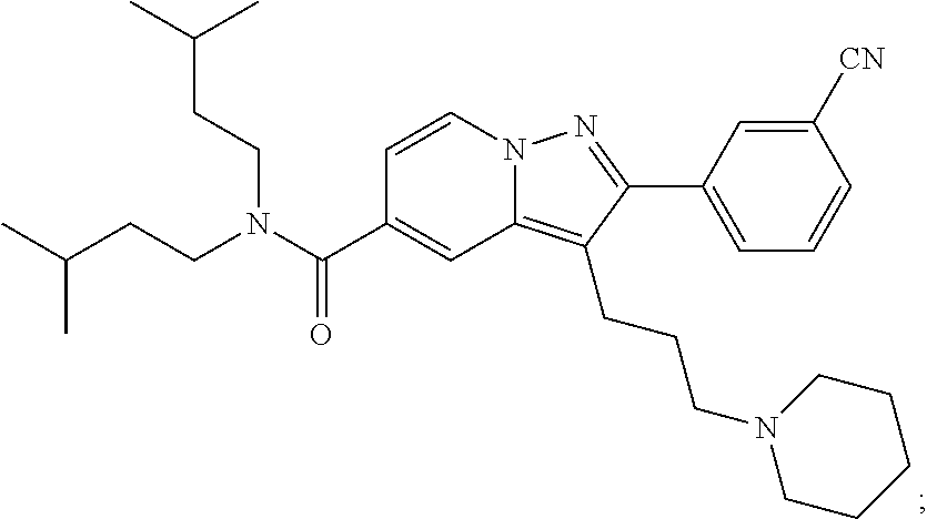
N12C(=C(CCCN3CCCCC3)C(C3=CC=CC([CN])=C3)=N1)C=C(C(N(CCC(C)C)CCC(C)C)=O)C=C2
